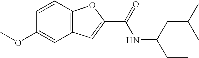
C1(OC)=CC2=C(C=C1)OC(C(NC(CC)CC(C)C)=O)=C2
